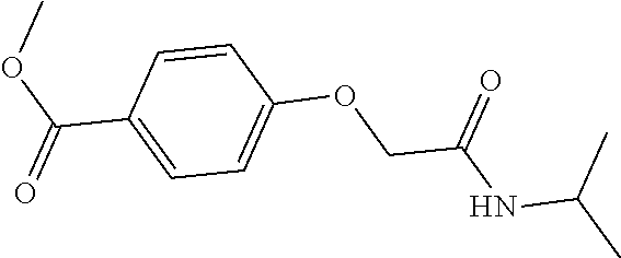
C(C1=CC=C(OCC(NC(C)C)=O)C=C1)(OC)=O
